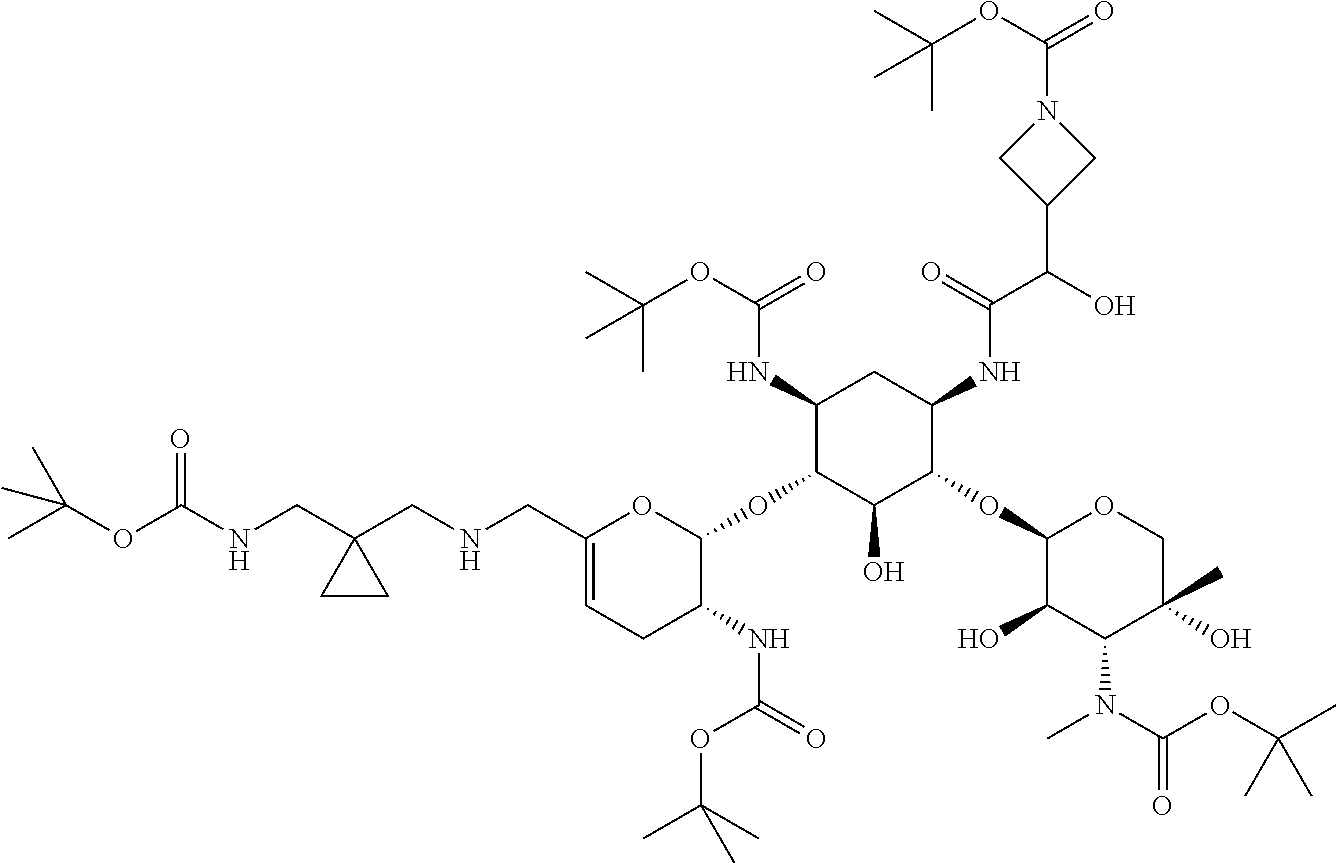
C1(CNCC2(CNC(OC(C)(C)C)=O)CC2)=CCC(NC(=O)OC(C)(C)C)C(OC2C(O)C(OC3C(O)C(N(C)C(OC(C)(C)C)=O)C(O)(C)CO3)C(NC(C(O)C3CN(C(OC(C)(C)C)=O)C3)=O)CC2NC(OC(C)(C)C)=O)O1
